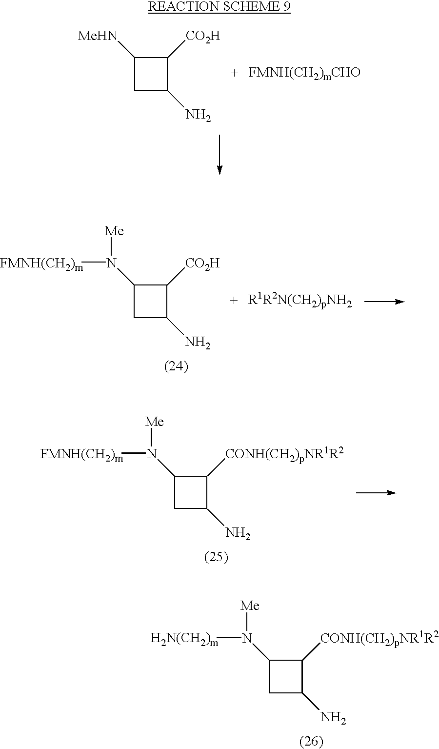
C1([MeHN])CC(N)C1[CO2H].C1(N([Me])[FMNH(CH2)m])CC(N)C1[CO2H].C1(N([Me])[FMNH(CH2)m])CC(N)C1[CONH(CH2)pNR1R2].C1(N([Me])[H2N(CH2)m])CC(N)C1[CONH(CH2)pNR1R2]
